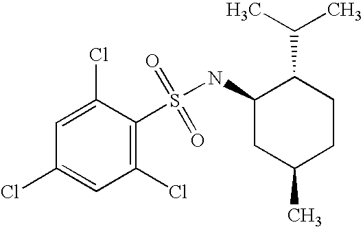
C1C(C)CCC(C(C)C)C1NS(=O)(=O)C1=C(Cl)C=C(Cl)C=C1Cl
